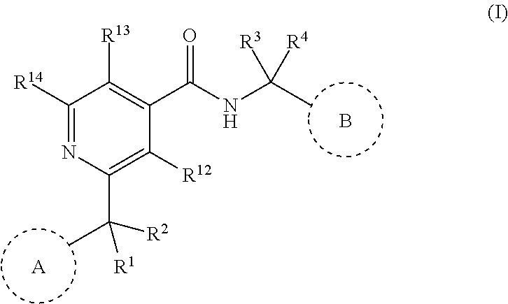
B.C1([R14])=NC(C(C)([R2])[R1])=C([R12])C(C(NC(C)([R4])[R3])=O)=C1[R13].[A]
